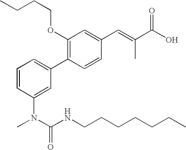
O(C1=C(C2=CC=CC(N(C(NCCCCCCC)=O)C)=C2)C=CC(C=C(C(O)=O)C)=C1)CCCC
